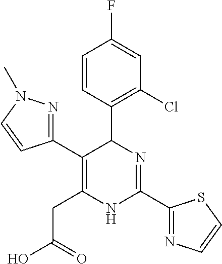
C1=CC(C2C(C3=NN(C)C=C3)=C(CC(O)=O)NC(C3=NC=CS3)=N2)=C(Cl)C=C1F
